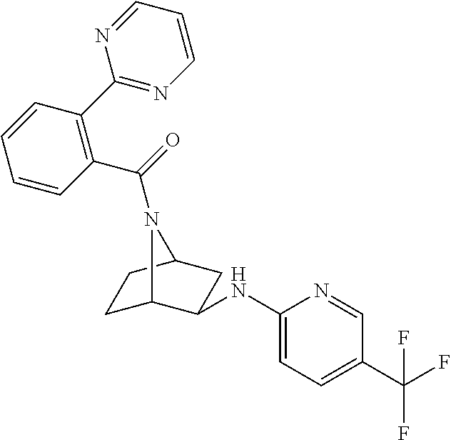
C1C2N(C(=O)C3=C(C4=NC=CC=N4)C=CC=C3)C(CC2NC2=CC=C(C(F)(F)F)C=N2)C1
